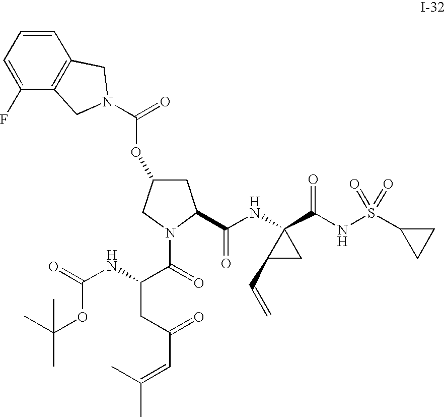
C1=CC=C(F)C2=C1CN(C(=O)OC1CC(C(NC3(C(NS(C4CC4)(=O)=O)=O)CC3C=C)=O)N(C(=O)C(NC(=O)OC(C)(C)C)CC(C=C(C)C)=O)C1)C2
